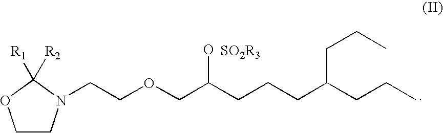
C(C(CCCC(CCC)CCC)O)OCCN1CCOC1([R2])[R1]
